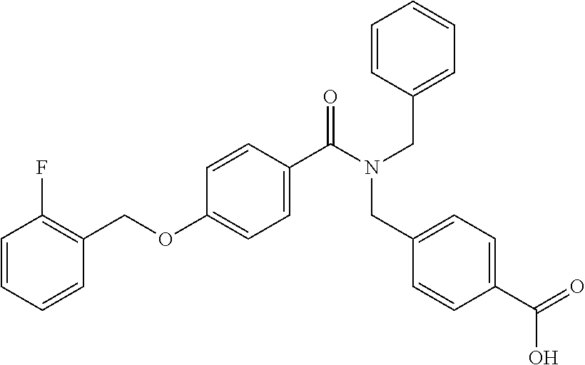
C1=CC=CC(COC2=CC=C(C(N(CC3=CC=CC=C3)CC3=CC=C(C(O)=O)C=C3)=O)C=C2)=C1F
